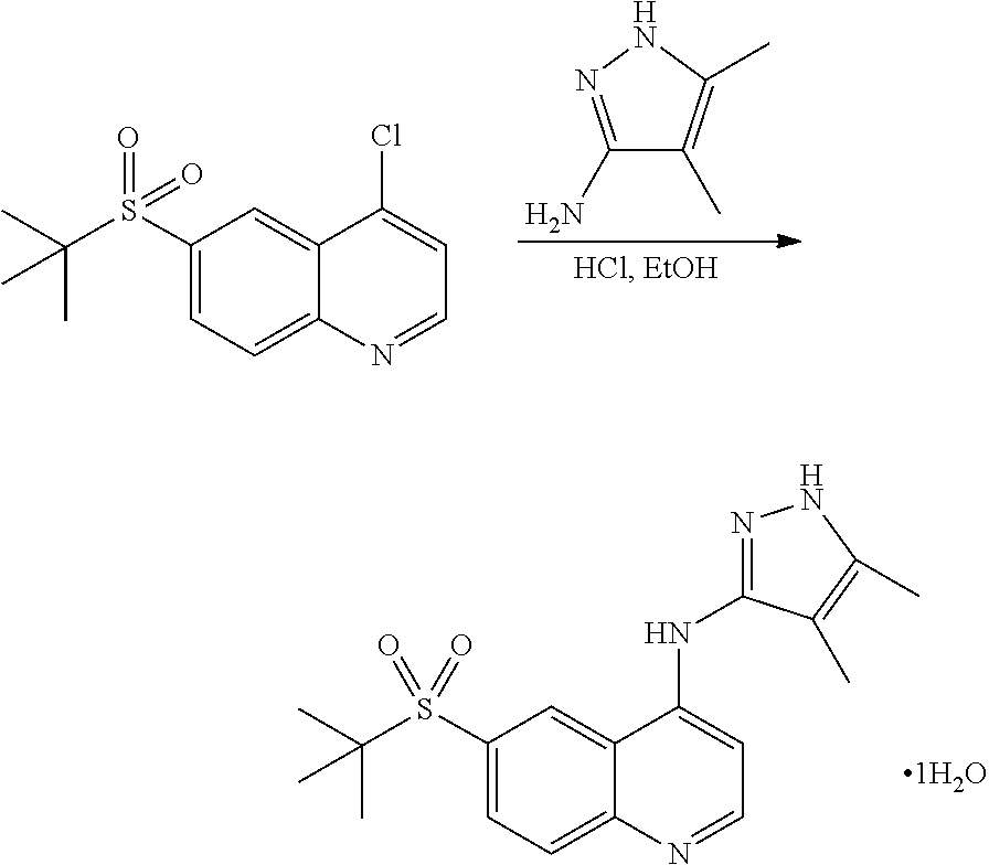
C1(N)=NNC(C)=C1C.C1(S(=O)(=O)C(C)(C)C)=CC=C2C(=C1)C(Cl)=CC=N2.C1(S(=O)(=O)C(C)(C)C)=CC=C2C(=C1)C(NC1=NNC(C)=C1C)=CC=N2
